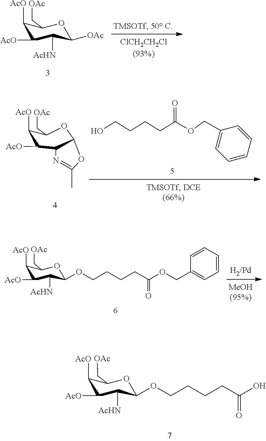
C1([AcO])C([AcO])C([AcHN])C([OAc])OC1C[OAc].C1([AcO])C([AcO])C2C(OC1C[OAc])OC(C)=N2.OCCCCC(OCC1=CC=CC=C1)=O.C1([AcO])C([AcO])C([AcHN])C(OCCCCC(OCC2=CC=CC=C2)=O)OC1C[OAc].C1([AcO])C([AcO])C([AcHN])C(OCCCCC(O)=O)OC1C[OAc]
